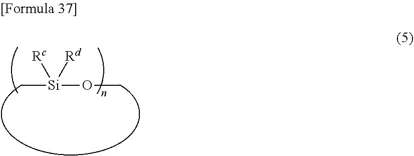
C[Si](OC)([Rc])[Rd]
